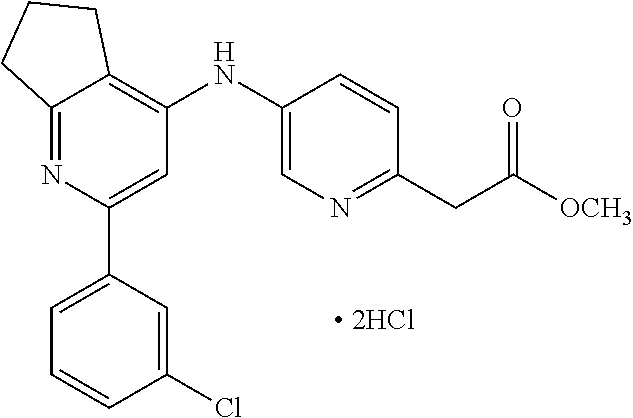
C12=NC(C3=CC=CC(Cl)=C3)=CC(NC3=CN=C(CC([OCH3])=O)C=C3)=C1CCC2.[ 2HCl]
